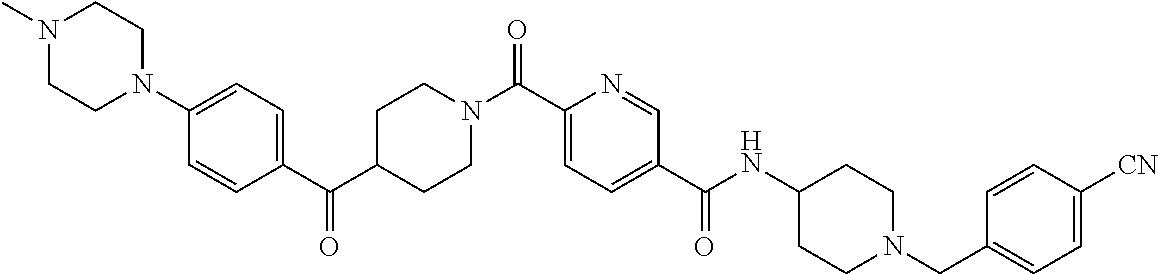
C1=CC(C(C2CCN(C(C3=CC=C(C(NC4CCN(CC5=CC=C([CN])C=C5)CC4)=O)C=N3)=O)CC2)=O)=CC=C1N1CCN(C)CC1
